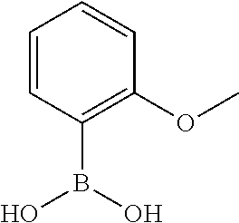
C1=CC(B(O)O)=C(OC)C=C1
